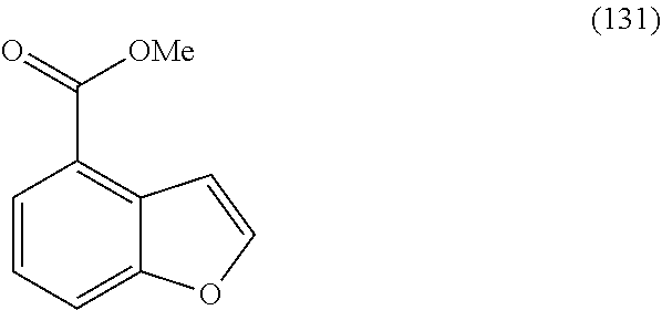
C1=CC=C2C(=C1C(=O)[OMe])C=CO2
